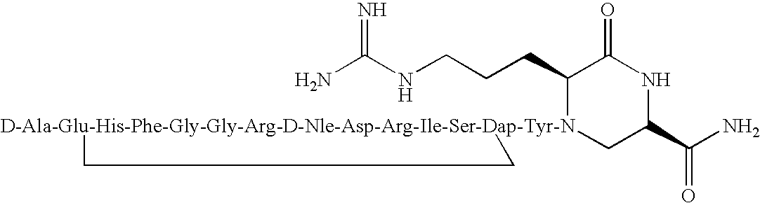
NC(NCCCC1[D-Ala-Glu-His-Phe-Gly-Gly-Arg-D-Nle-Asp-Arg-Ile-Ser-Dap-Tyr-N]2(CC(C(N)=O)NC1=O)CC2)=N
